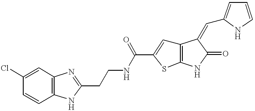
C12=C(NC(=O)C1=CC1=CC=CN1)SC(C(NCCC1=NC3=C(C=CC(Cl)=C3)N1)=O)=C2
